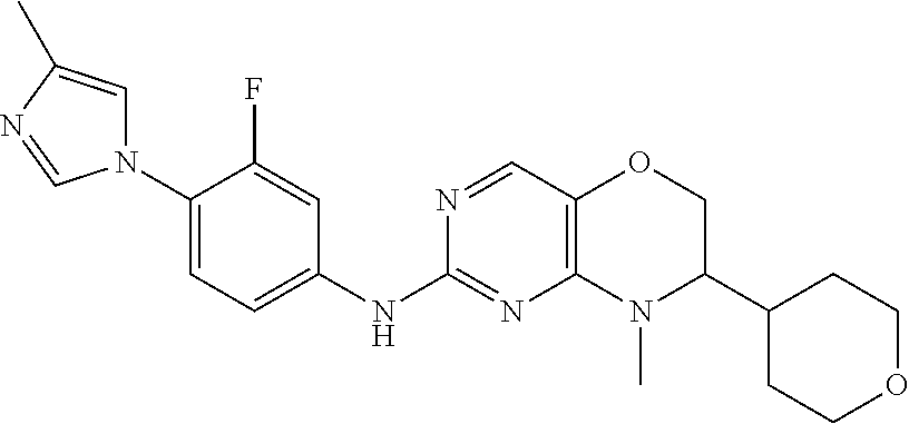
C1(N2C=C(C)N=C2)=CC=C(NC2=NC3=C(C=N2)OCC(C2CCOCC2)N3C)C=C1F
